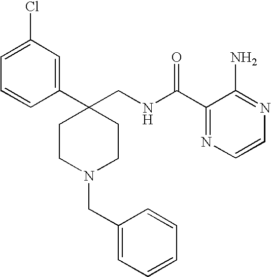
C1CC(C2=CC(Cl)=CC=C2)(CNC(C2=NC=CN=C2N)=O)CCN1CC1=CC=CC=C1
